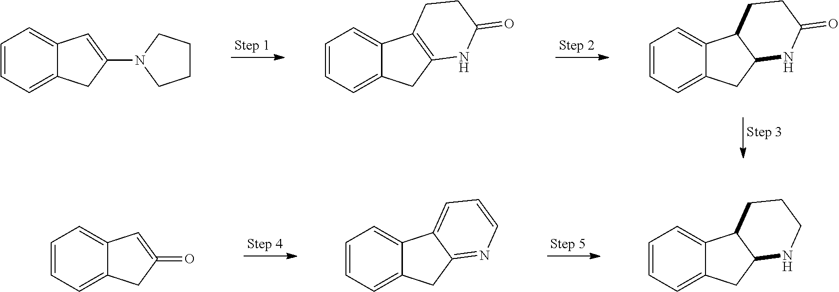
C1=CC=C2C(=C1)C=C(N1CCCC1)C2.C1=CC=C2C(=C1)C1=C(C2)NC(=O)CC1.C1=CC=C2C(=C1)C1C(C2)NC(=O)CC1.C1=CC=C2C(=C1)C=C(=O)C2.C1=CC=C2C(=C1)C1=CC=CN=C1C2.C1=CC=C2C(=C1)C1C(C2)NCCC1
